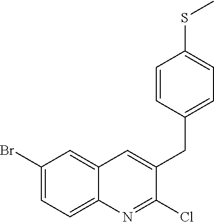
C1(Br)=CC=C2C(=C1)C=C(CC1=CC=C(SC)C=C1)C(Cl)=N2
